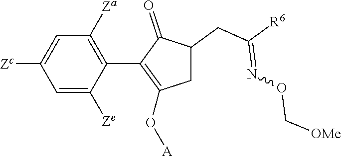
C1=C([Ze])C(C2=C(O[A])CC(CC([R6])=NOC[OMe])C2=O)=C([Za])C=C1[Zc]
